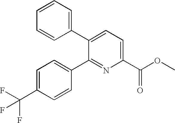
C1=CC=C(C2=CC=C(C(OC)=O)N=C2C2=CC=C(C(F)(F)F)C=C2)C=C1
